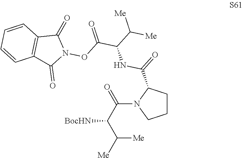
C1CC(C(=O)NC(C(ON2C(=O)C3=C(C2=O)C=CC=C3)=O)C([Me])[Me])N(C(C([BocHN])C([Me])[Me])=O)C1
